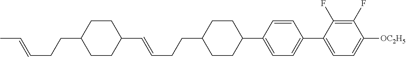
C1(C=CCCC2CCC(C3=CC=C(C4=CC=C([OC2H5])C(F)=C4F)C=C3)CC2)CCC(CCC=CC)CC1
